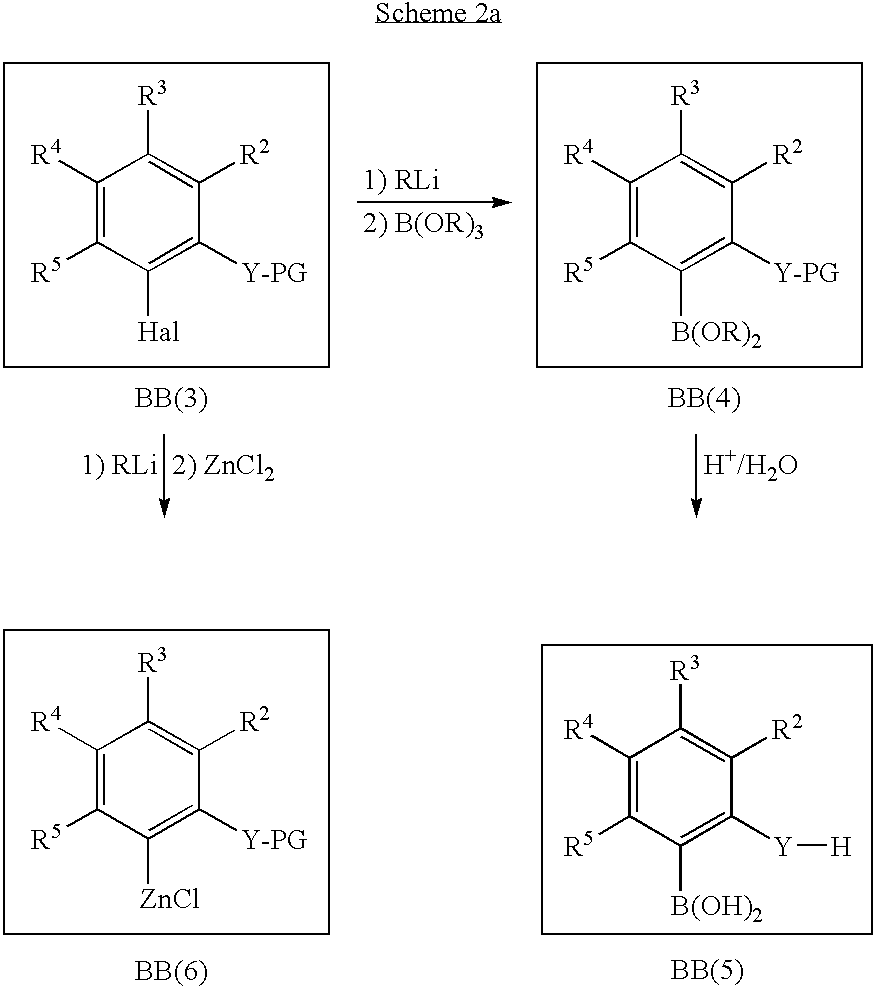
C1([R4])=C([R5])C([Hal])=C([Y-PG])C([R2])=C1[R3].C1([R4])=C([R5])C([B(OR)2])=C([Y-PG])C([R2])=C1[R3].C1([R4])=C([R5])C([ZnCl])=C([Y-PG])C([R2])=C1[R3].C1([R4])=C([R5])C([B(OH)2])=C([Y][H])C([R2])=C1[R3]
